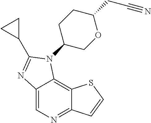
C12=CN=C3C(=C1N(C1COC(CC#N)CC1)C(C1CC1)=N2)SC=C3
